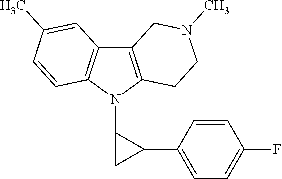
C12=C(N(C3CC3C3=CC=C(F)C=C3)C3=C1C=C(C)C=C3)CCN(C)C2
